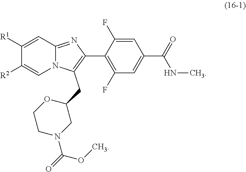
C1([R1])=CC2=NC(C3=C(F)C=C(C(=O)NC)C=C3F)=C(CC3OCCN(C(=O)OC)C3)N2C=C1[R2]
